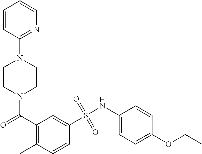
N1(C(=O)C2=C(C)C=CC(S(NC3=CC=C(OCC)C=C3)(=O)=O)=C2)CCN(C2=NC=CC=C2)CC1
